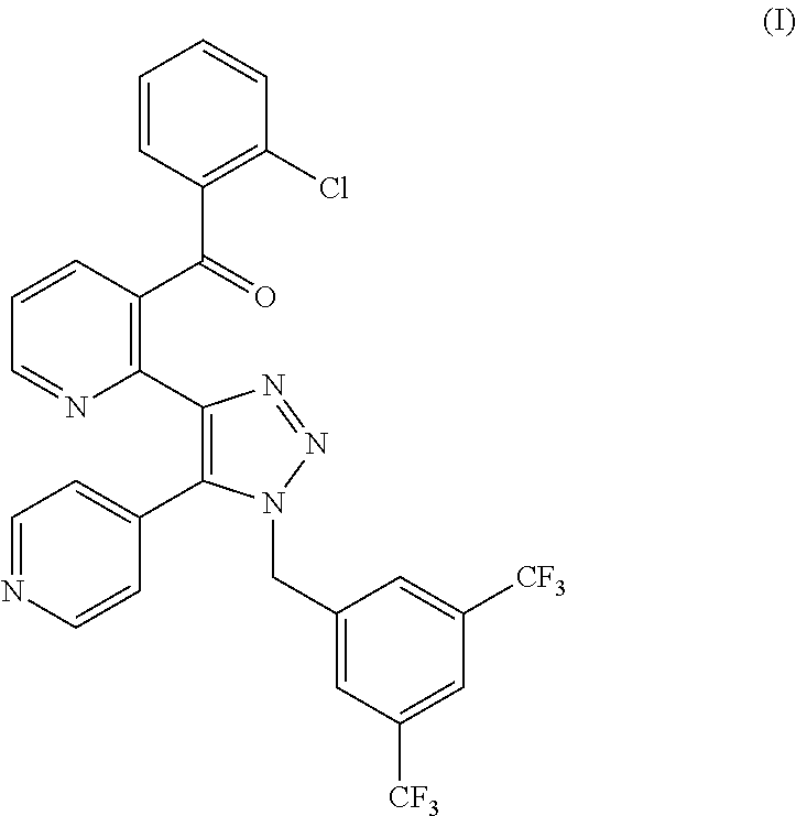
C1=CC(C(=O)C2=C(C3=C(C4=CC=NC=C4)N(CC4=CC([CF3])=CC([CF3])=C4)N=N3)N=CC=C2)=C(Cl)C=C1
